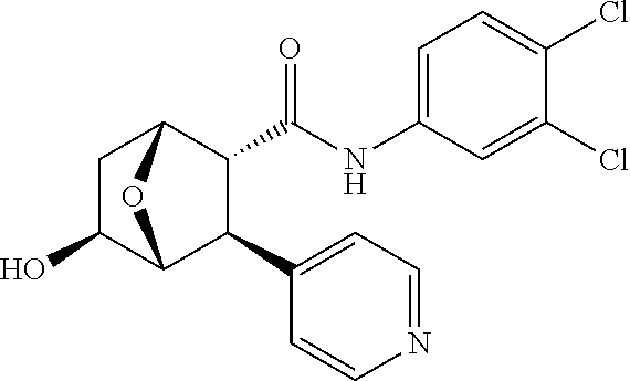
N(C(=O)C1C(C2=CC=NC=C2)C2C(O)CC1O2)C1=CC=C(Cl)C(Cl)=C1
